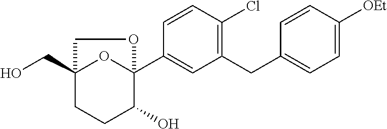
C1(CC2=CC=C([OEt])C=C2)=C(Cl)C=CC(C23OC(CO)(CCC2O)CO3)=C1
